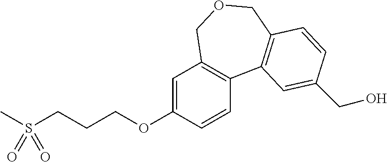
C1=C(OCCCS(C)(=O)=O)C=CC2=C1COCC1=C2C=C(CO)C=C1
